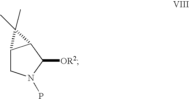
C12CN(P)C([OR2])C1C2(C)C
